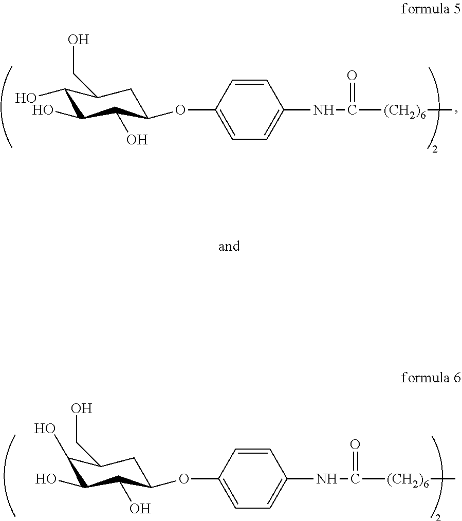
C1=CC(OC2C(O)C(O)C(O)C(CO)C2)=CC=C1NC([(CH2)6]C)=O.C1=CC(OC2C(O)C(O)C(O)C(CO)C2)=CC=C1NC([(CH2)6]C)=O
